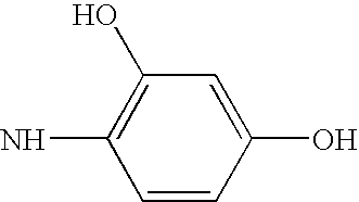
C1=CC(O)=CC(O)=C1N
